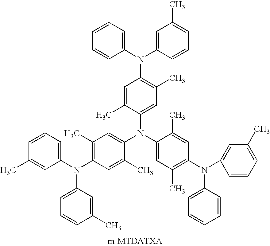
C1(N(C2=CC(C)=CC=C2)C2=C(C)C=C(N(C3=CC(C)=C(N(C4=CC(C)=CC=C4)C4=CC=CC=C4)C=C3C)C3=CC(C)=C(N(C4=CC=CC(C)=C4)C4=CC=CC(C)=C4)C=C3C)C(C)=C2)=CC=CC=C1
